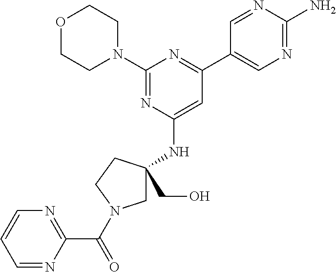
O1CCN(C2=NC(NC3(CO)CN(C(=O)C4=NC=CC=N4)CC3)=CC(C3=CN=C(N)N=C3)=N2)CC1
